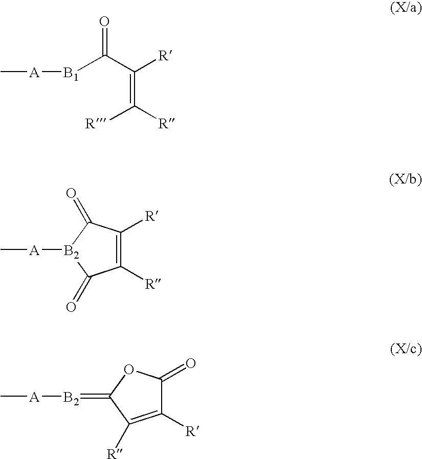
[B1](C(C([R])=C([R])[R])=O)[A]C.C1([R])=C([R])C(=O)[B2]([A]C)C1=O.C1([R])=C([R])C(=[B2][A]C)OC1=O
